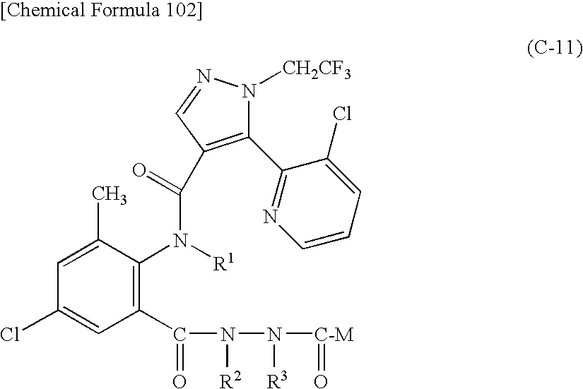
C1=C(C)C(N([R1])C(=O)C2=C(C3=NC=CC=C3Cl)N([CH2CF3])N=C2)=C(C(N(N([C-M]=O)[R3])[R2])=O)C=C1Cl
